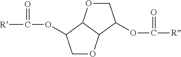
C1OC2C(C1OC(=O)[R])OCC2OC(=O)[R]
